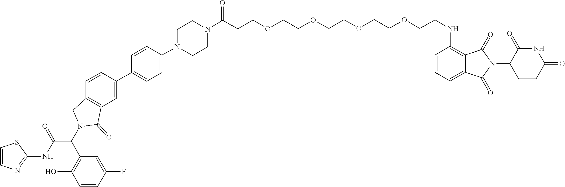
C1CN(C2=CC=C(C3=CC4=C(CN(C(C5=C(O)C=CC(F)=C5)C(=O)NC5=NC=CS5)C4=O)C=C3)C=C2)CCN1C(=O)CCOCCOCCOCCOCCNC1=C2C(=CC=C1)C(=O)N(C1CCC(=O)NC1=O)C2=O
